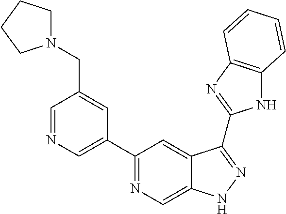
C1=NC=C(C2=NC=C3C(=C2)C(C2=NC4=C(N2)C=CC=C4)=NN3)C=C1CN1CCCC1
